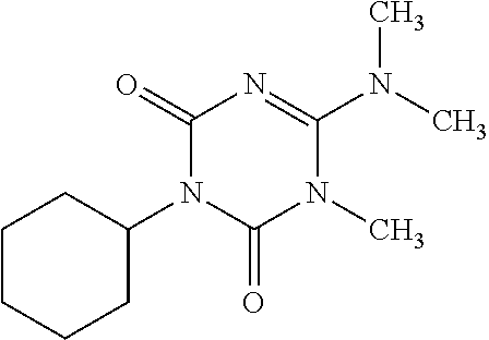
C1CCCC(N2C(=O)N(C)C(N(C)C)=NC2=O)C1
